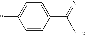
C1=CC(C(N)=N)=CC=C1*
